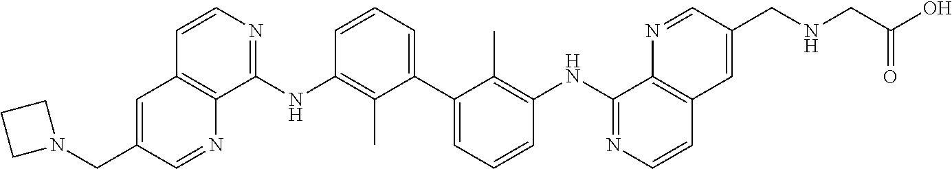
C1=CC=C(C2=CC=CC(NC3=NC=CC4=C3N=CC(CNCC(O)=O)=C4)=C2C)C(C)=C1NC1=NC=CC2=C1N=CC(CN1CCC1)=C2
